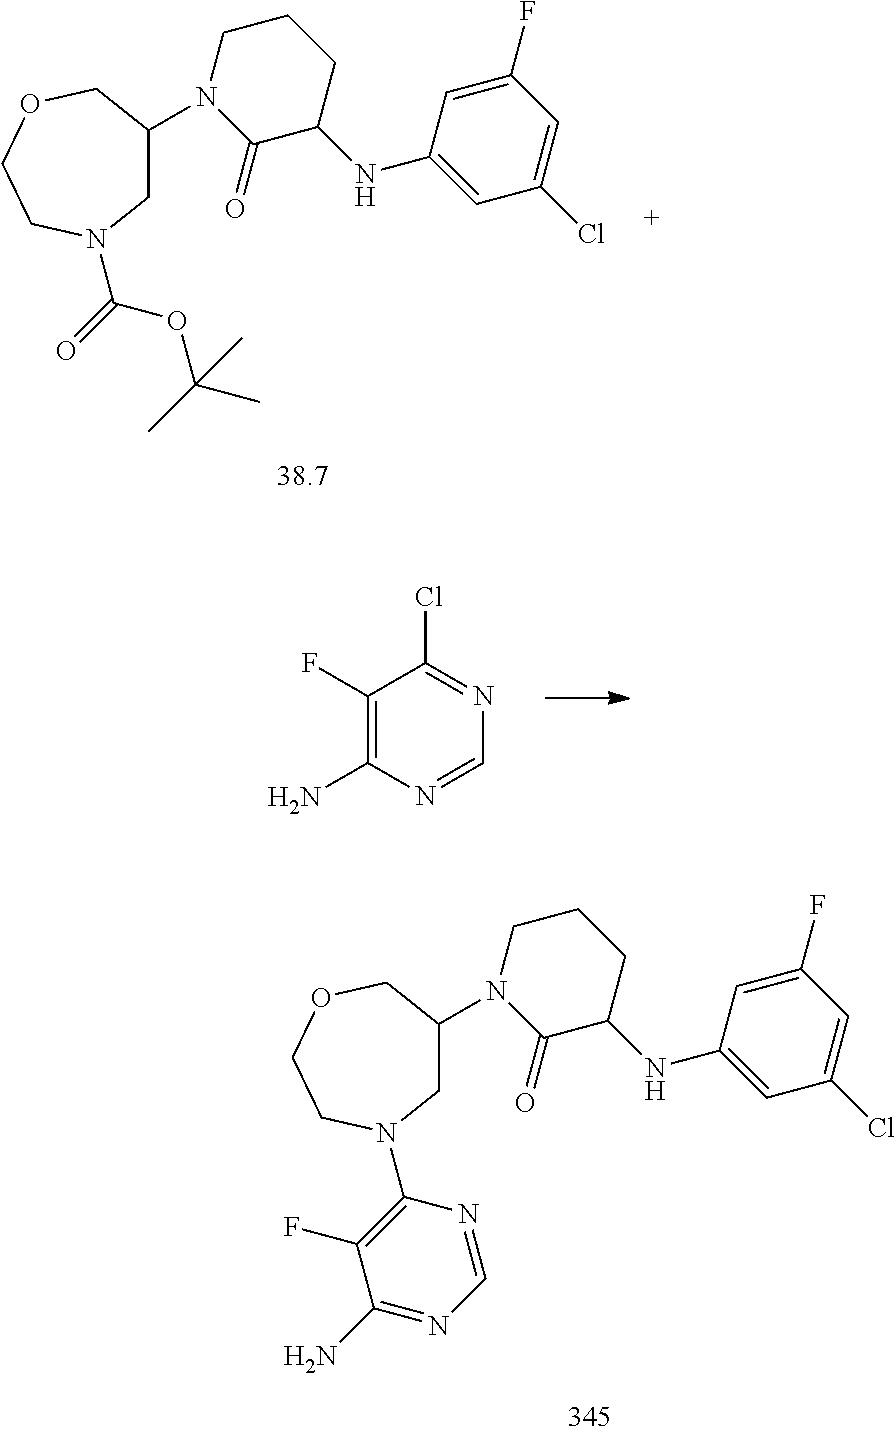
C1C(N2C(=O)C(NC3=CC(Cl)=CC(F)=C3)CCC2)COCCN1C(=O)OC(C)(C)C.C1(F)=C(N)N=CN=C1Cl.C1C(N2C(=O)C(NC3=CC(Cl)=CC(F)=C3)CCC2)COCCN1C1=C(F)C(N)=NC=N1
